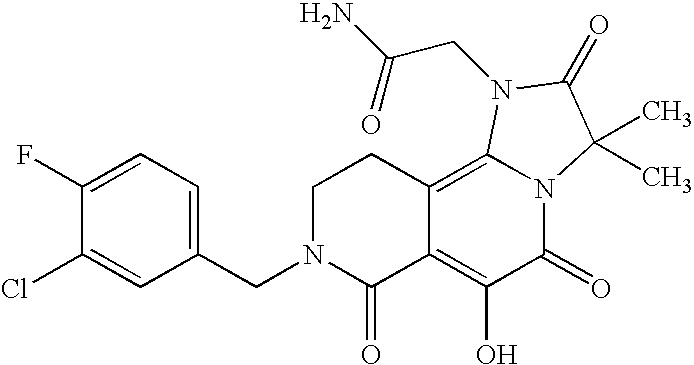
C1(CN2C(=O)C3=C(O)C(=O)N4C(=C3CC2)N(CC(N)=O)C(=O)C4(C)C)=CC=C(F)C(Cl)=C1
